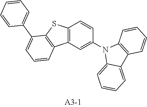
C12=C(C=C(N3C4=CC=CC=C4C4=C3C=CC=C4)C=C1)C1=C(S2)C(C2=CC=CC=C2)=CC=C1
